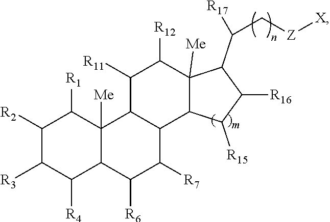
C1([R2])C([R3])C([R4])C2C([Me])(C1[R1])C1C(C([R7])C2[R6])C2C([Me])(C([R12])C1[R11])C(C(C[Z][X])[R17])C([R16])C2[R15]
